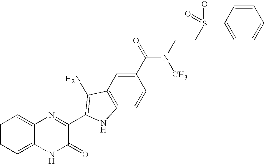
C1=C2C(=CC=C1)N=C(C1=C(N)C3=C(C=CC(C(=O)N(CCS(C4=CC=CC=C4)(=O)=O)C)=C3)N1)C(=O)N2
